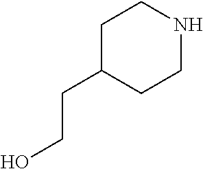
C1C(CCO)CCNC1
